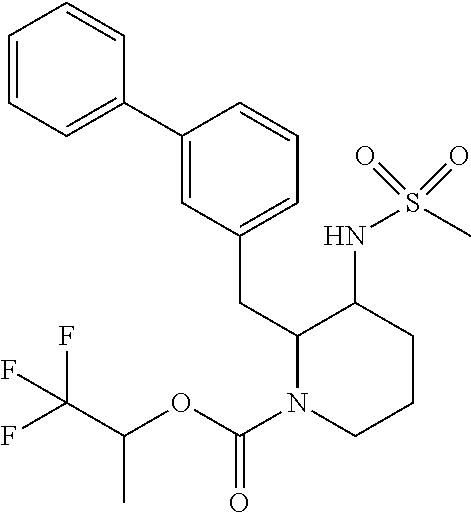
C1=CC=C(C2=CC(CC3N(C(OC(C(F)(F)F)C)=O)CCCC3NS(=O)(C)=O)=CC=C2)C=C1
